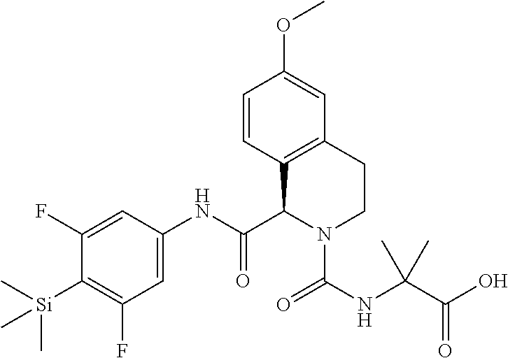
C1=CC2=C(C=C1OC)CCN(C(NC(C(O)=O)(C)C)=O)C2C(NC1=CC(F)=C([Si](C)(C)C)C(F)=C1)=O
